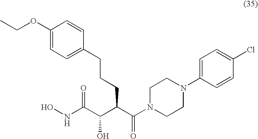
ONC(C(C(C(N1CCN(C2=CC=C(Cl)C=C2)CC1)=O)CCCC1=CC=C(OCC)C=C1)O)=O
